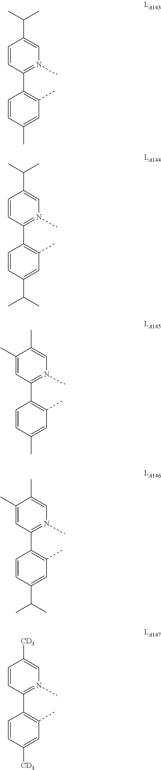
C1=CC(C2=C(C)C=C(C)C=C2)=N(C)C=C1C(C)C.C1=CC(C2=C(C)C=C(C(C)C)C=C2)=N(C)C=C1C(C)C.C1(C)=CC(C2=C(C)C=C(C)C=C2)=N(C)C=C1C.C1(C)=CC(C2=C(C)C=C(C(C)C)C=C2)=N(C)C=C1C.C1=CC(C2=C(C)C=C([CD3])C=C2)=N(C)C=C1[CD3]
